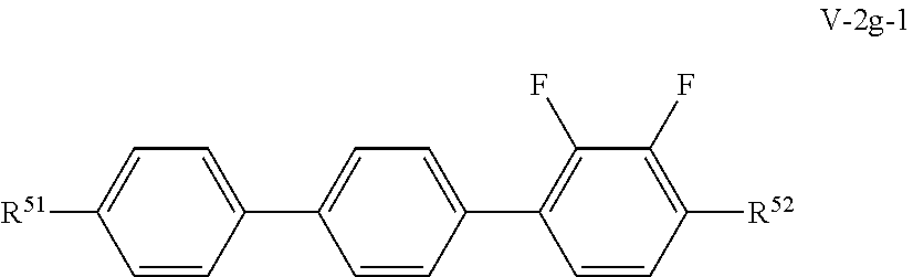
C1=C(C2=CC=C([R51])C=C2)C=CC(C2=C(F)C(F)=C([R52])C=C2)=C1
